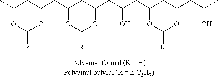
C1(C)OC([R])OC(CC2OC([R])OC(CC(O)CC3OC([R])OC(CC(C)O)C3)C2)C1
